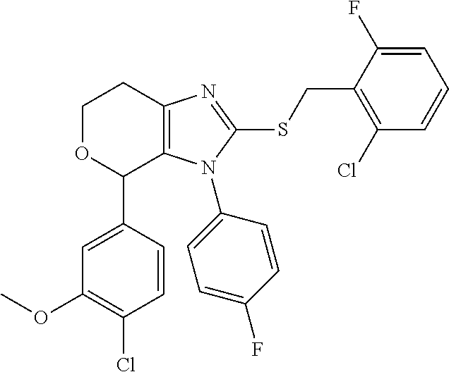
C1OC(C2=CC(OC)=C(Cl)C=C2)C2=C(C1)N=C(SCC1=C(Cl)C=CC=C1F)N2C1=CC=C(F)C=C1
